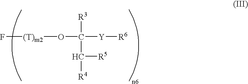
O(C([Y][R6])([R3])C([R4])[R5])[(T)m2]F
